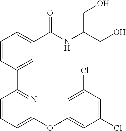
C1=CC(C2=NC(OC3=CC(Cl)=CC(Cl)=C3)=CC=C2)=CC(C(NC(CO)CO)=O)=C1
